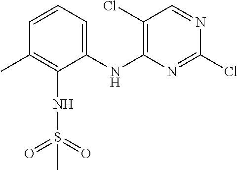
C1=CC=C(NC2=C(Cl)C=NC(Cl)=N2)C(NS(C)(=O)=O)=C1C
